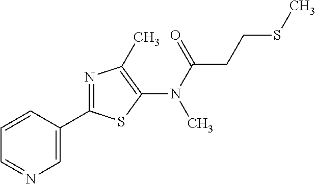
C1=NC=C(C2=NC(C)=C(N(C(CCSC)=O)C)S2)C=C1
